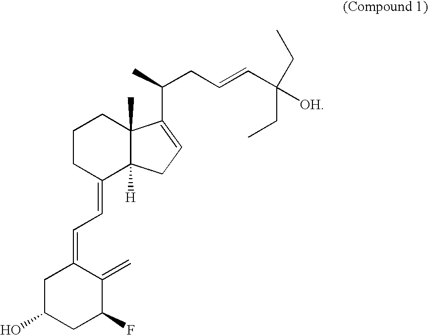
C1CC(=CC=C2CC(O)CC(F)C2=C)C2([H])C(C)(C1)C(C(C)CC=CC([OH])(CC)CC)=CC2
